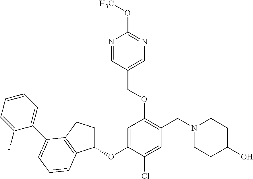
C1=C(OC2CCC3=C2C=CC=C3C2=CC=CC=C2F)C(Cl)=CC(CN2CCC(O)CC2)=C1OCC1=CN=C(OC)N=C1
